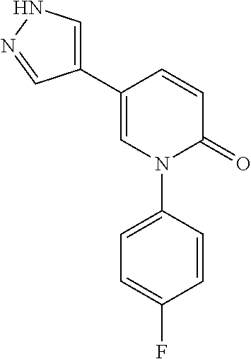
C1=CC(C2=CNN=C2)=CN(C2=CC=C(F)C=C2)C1=O
